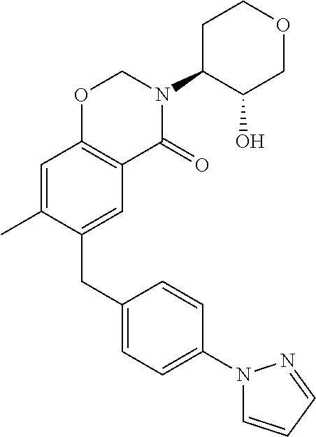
C1(CC2=CC3=C(C=C2C)OCN(C2C(O)COCC2)C3=O)=CC=C(N2C=CC=N2)C=C1
